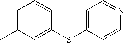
C1(C)=CC=CC(SC2=CC=NC=C2)=C1
